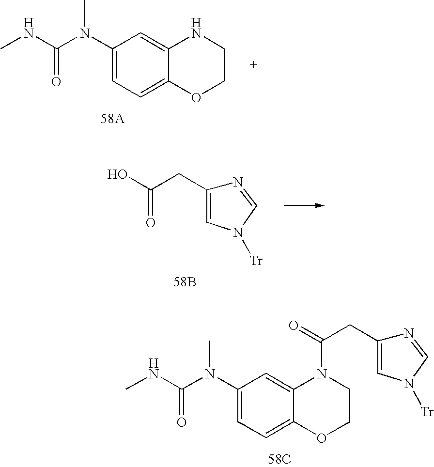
C1=C(N(C(NC)=O)C)C=C2C(=C1)OCCN2.[58A].O=C(CC1=CN([Tr])C=N1)O.[58B].C1=C(N(C(NC)=O)C)C=C2C(=C1)OCCN2C(CC1=CN([Tr])C=N1)=O.[58C]
